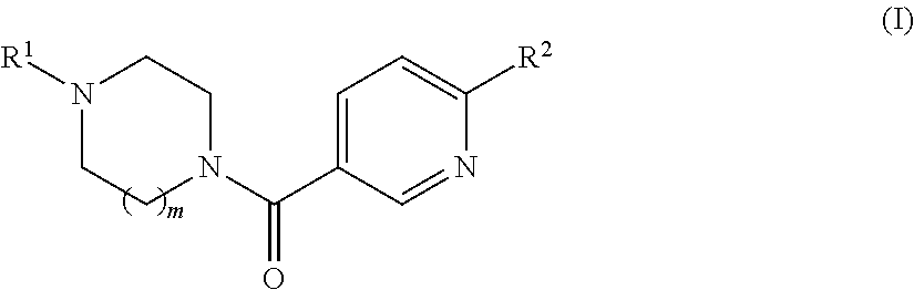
N1(C(C2=CC=C([R2])N=C2)=O)CCN([R1])CC1
